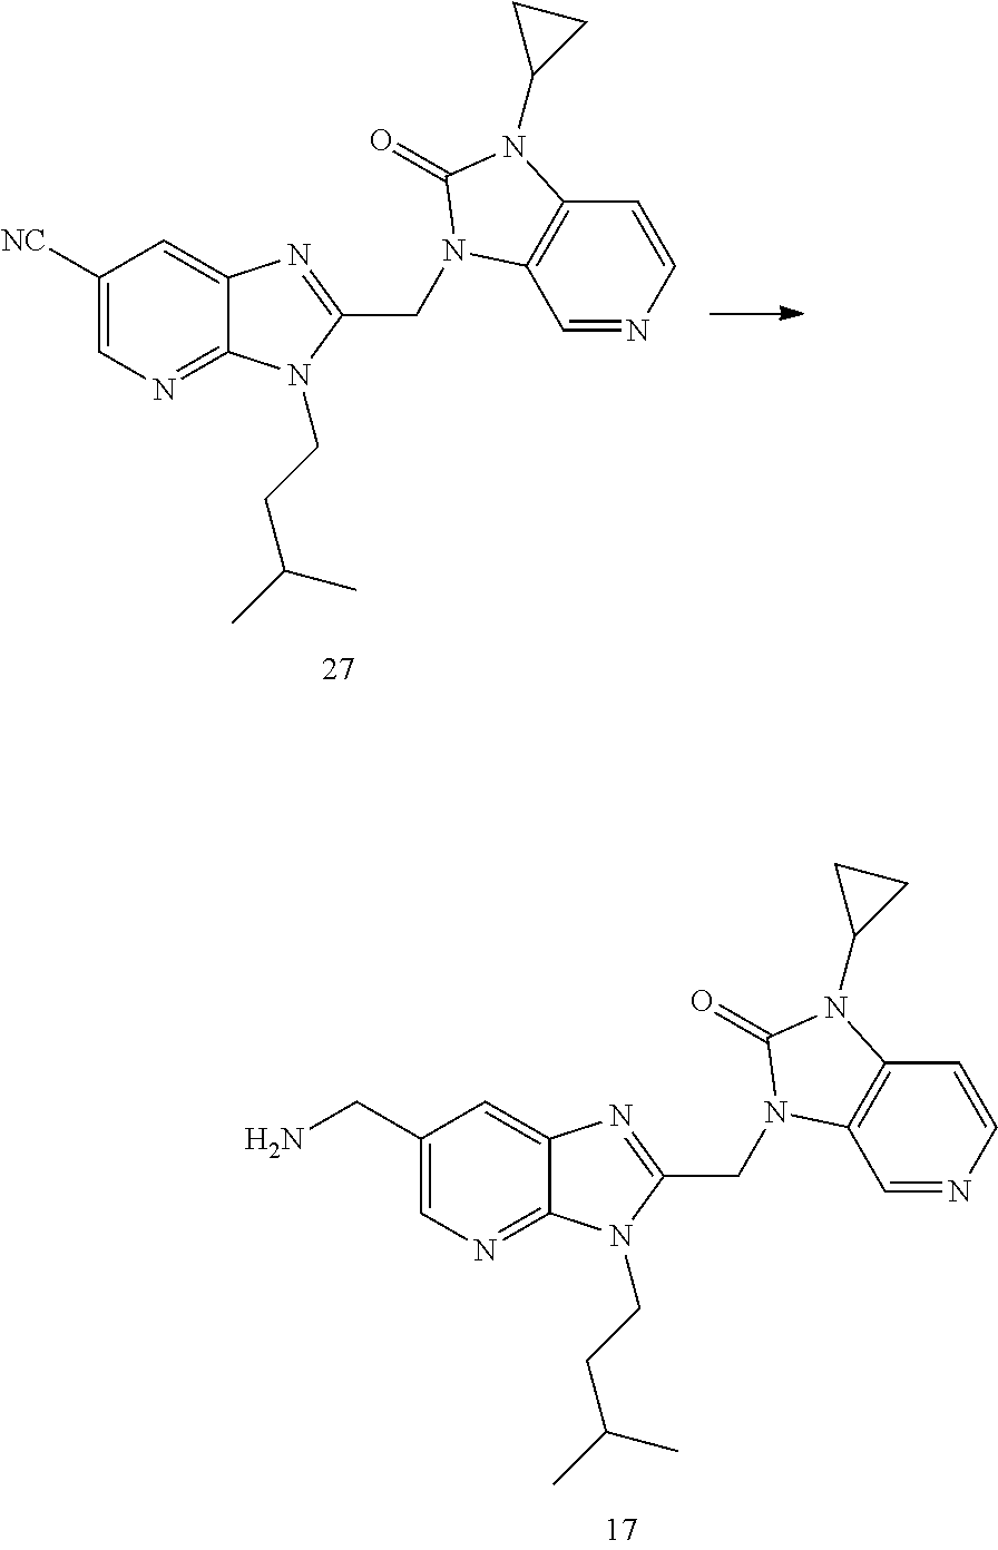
C1([NC])=CN=C2C(=C1)N=C(CN1C3=C(C=CN=C3)N(C3CC3)C1=O)N2CCC(C)C.C1(CN)=CN=C2C(=C1)N=C(CN1C3=C(C=CN=C3)N(C3CC3)C1=O)N2CCC(C)C
